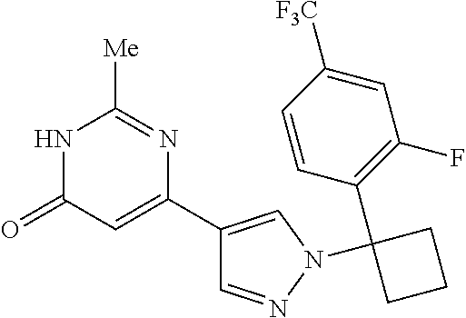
N1C(=O)C=C(C2=CN(C3(C4=C(F)C=C([F3C])C=C4)CCC3)N=C2)N=C1[Me]
